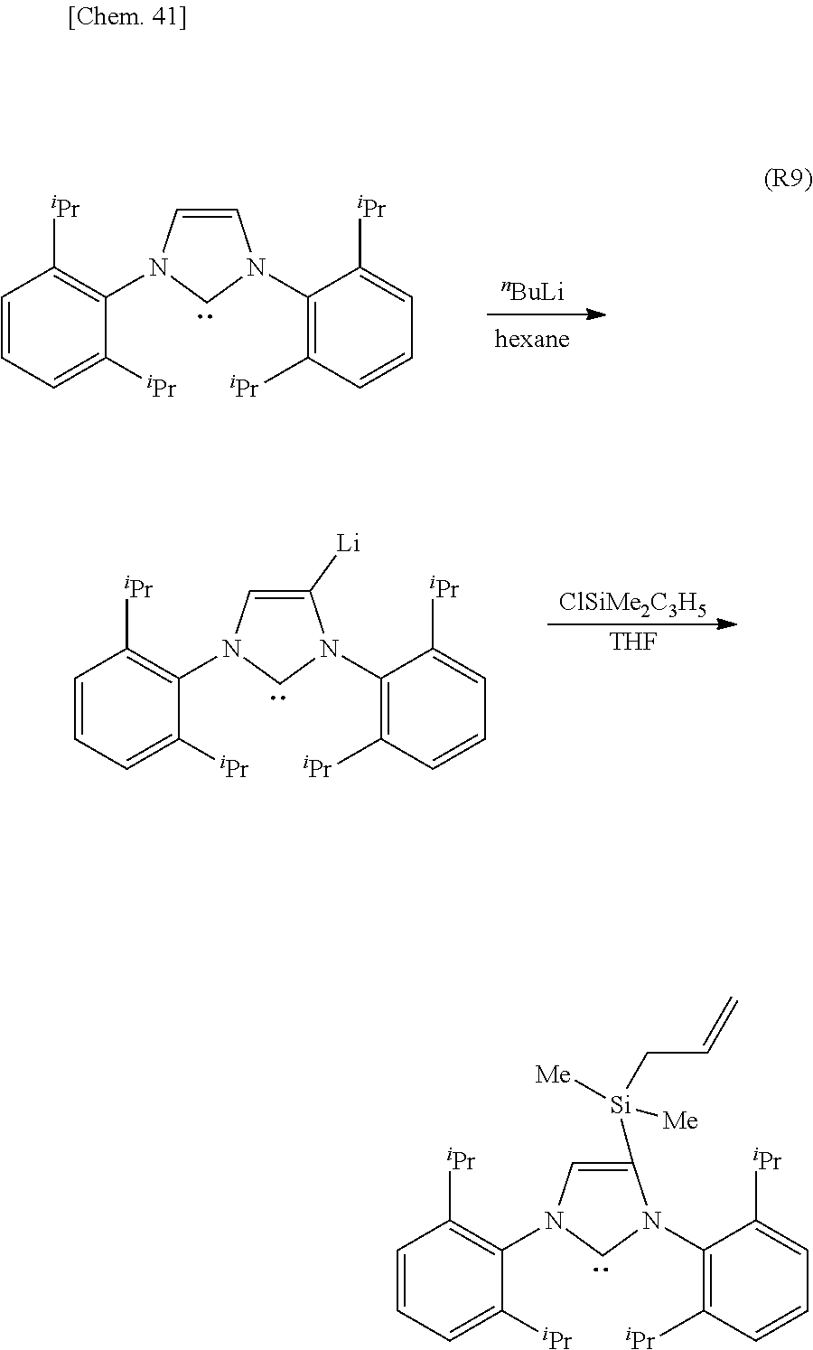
C1=CC=C([iPr])C(N2C=C([Si]([Me])([Me])CC=C)N(C3=C([iPr])C=CC=C3[iPr])C2)=C1[iPr].[hexane].C1=CC=C([iPr])C(N2C=CN(C3=C([iPr])C=CC=C3[iPr])C2)=C1[iPr].[nBuLi].C1=CC=C([iPr])C(N2C=C([Li])N(C3=C([iPr])C=CC=C3[iPr])C2)=C1[iPr].[ClSiMe2C3H5].[THF]
